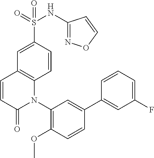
S(C1=CC2=C(C=C1)N(C1=C(OC)C=CC(C3=CC(F)=CC=C3)=C1)C(=O)C=C2)(=O)(=O)NC1=NOC=C1
